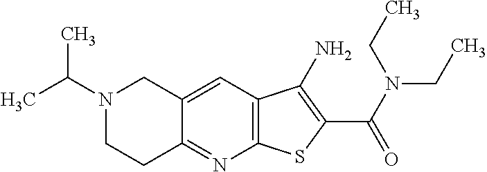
N1(C(C)C)CCC2=NC3=C(C=C2C1)C(N)=C(C(N(CC)CC)=O)S3
